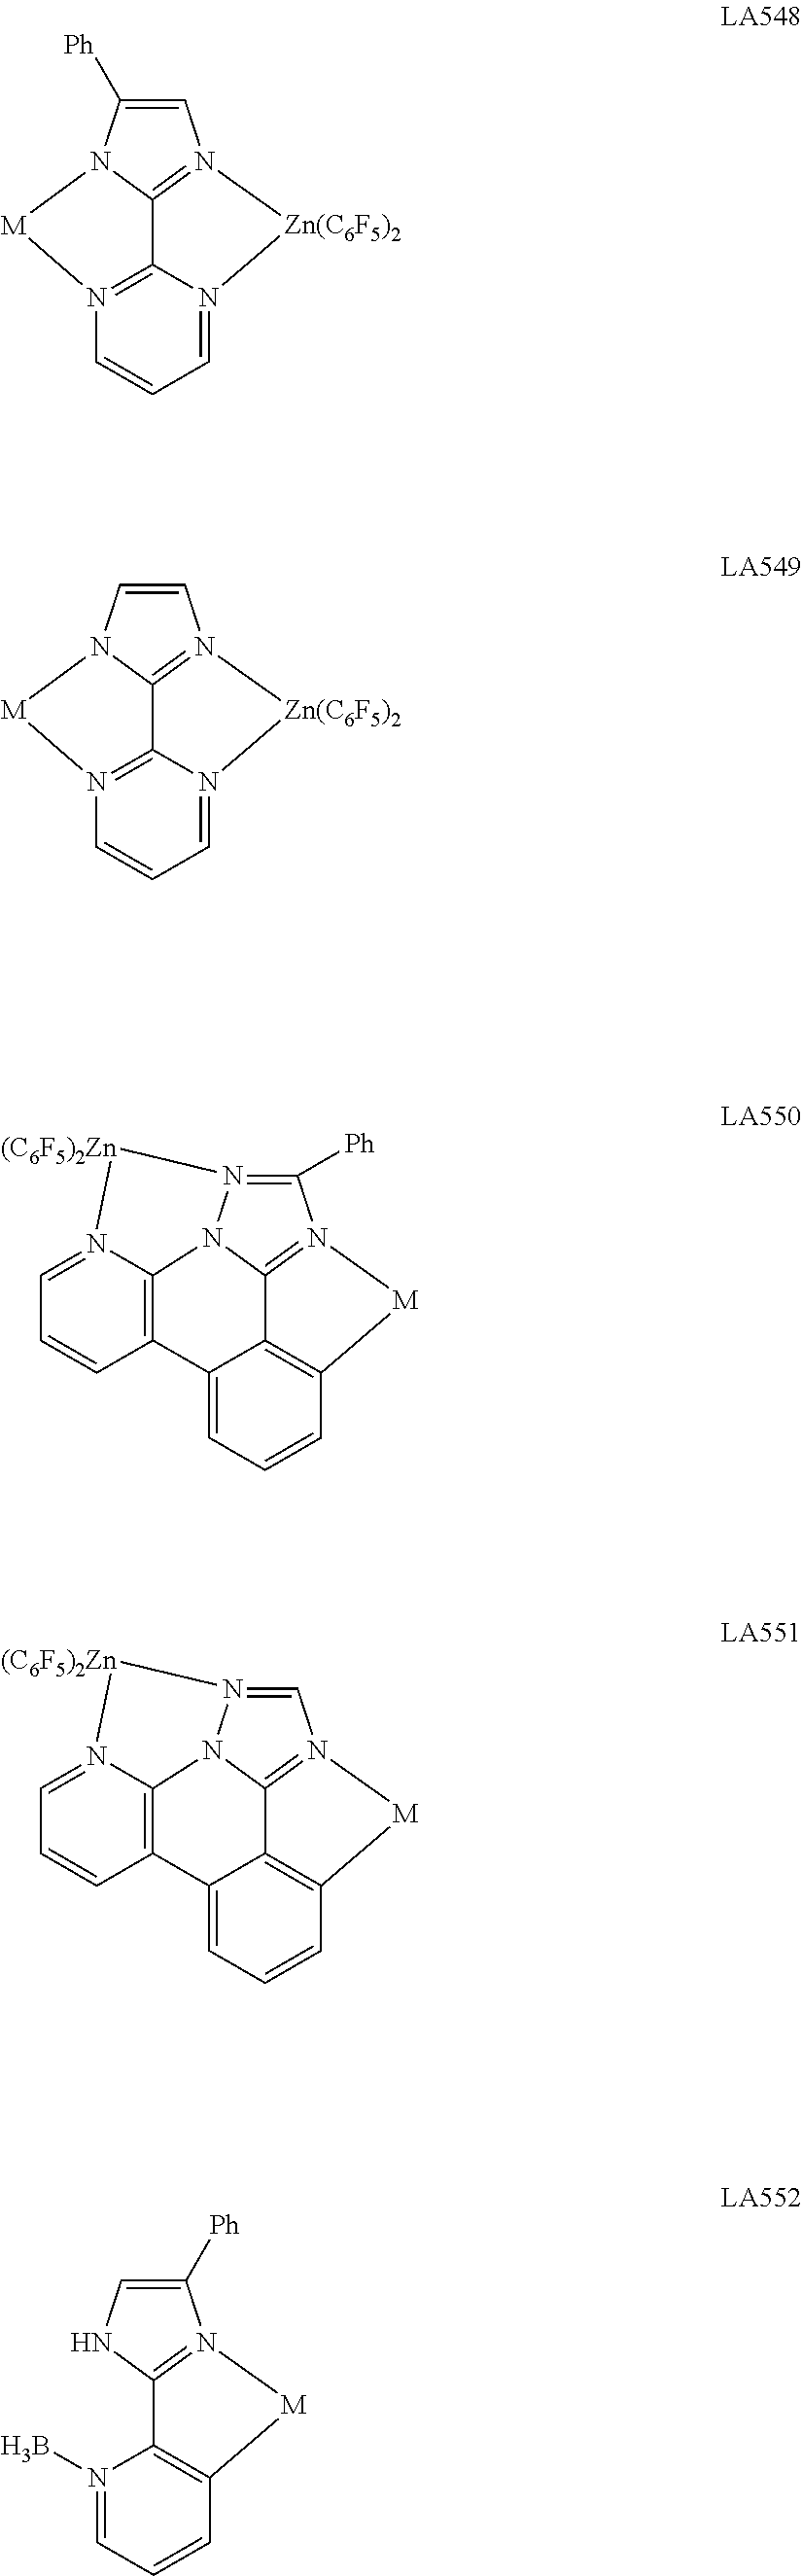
C1([Ph])=N2N3C4=N1[M]C1=C4C(=CC=C1)C1=C3N(=CC=C1)[(C6F5)2Zn]2.C1=C([Ph])N2C3=N1[Zn(C6F5)2]N1=CC=CN(=C31)[M]2.C1=CN2C3=N1[Zn(C6F5)2]N1=CC=CN(=C31)[M]2.C1=N2N3C4=N1[M]C1=C4C(=CC=C1)C1=C3N(=CC=C1)[(C6F5)2Zn]2.C1([Ph])=CNC2=N1[M]C1=C2N(B)=CC=C1
